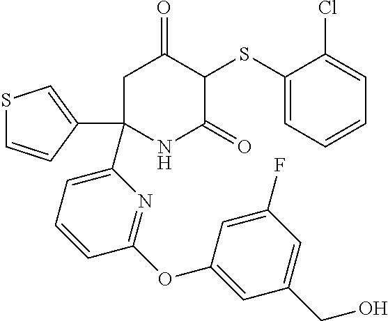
C1(SC2C(=O)CC(C3=CC=CC(OC4=CC(CO)=CC(F)=C4)=N3)(C3=CSC=C3)NC2=O)=CC=CC=C1Cl
